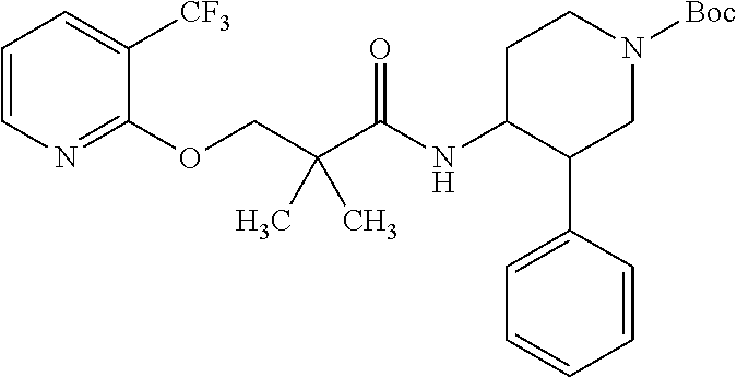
C1=CN=C(OCC(C(NC2C(C3=CC=CC=C3)CN([Boc])CC2)=O)(C)C)C([CF3])=C1
